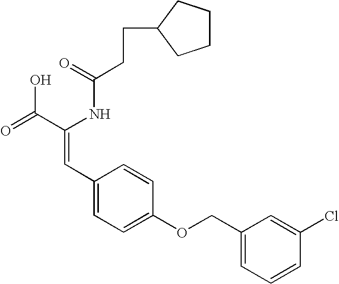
C(=O)(NC(C(=O)O)=CC1=CC=C(OCC2=CC=CC(Cl)=C2)C=C1)CCC1CCCC1
